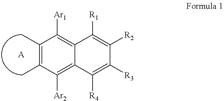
C1(C)=C(C)C([Ar2])=C2C(=C1[Ar1])C([R1])=C([R2])C([R3])=C2[R4].[A]
